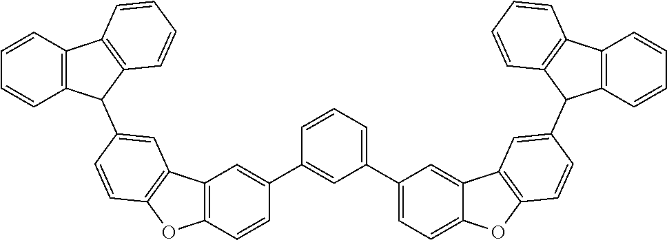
C1(C2=CC=C3C(=C2)C2=C(O3)C=CC(C3C4=C(C5=C3C=CC=C5)C=CC=C4)=C2)=CC=CC(C2=CC3=C(C=C2)OC2=C3C=C(C3C4=C(C5=C3C=CC=C5)C=CC=C4)C=C2)=C1
